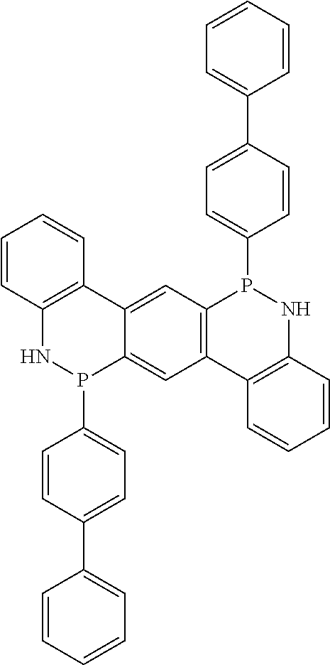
C12=C(C=C3C(=C1)P(C1=CC=C(C4=CC=CC=C4)C=C1)NC1=C3C=CC=C1)P(C1=CC=C(C3=CC=CC=C3)C=C1)NC1=C2C=CC=C1
